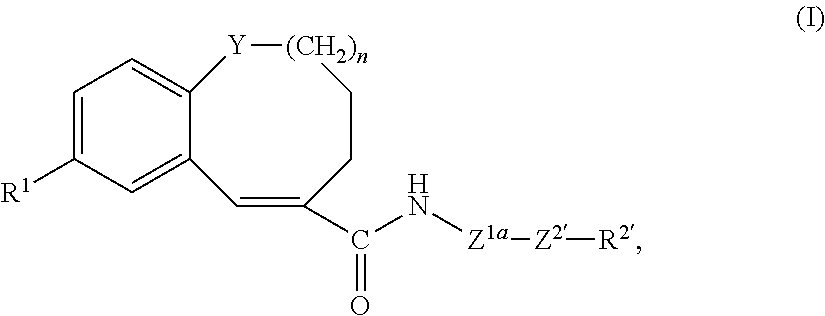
C1=C([R1])C=C2C(=C1)[Y][(CH2)n]CCC(C(N[Z1a][Z2][R2])=O)=C2
